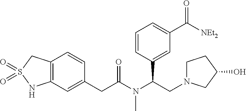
C12=C(C=CC(CC(N(C(CN3CCC(O)C3)C3=CC(C([NEt2])=O)=CC=C3)C)=O)=C1)CS(=O)(=O)N2
